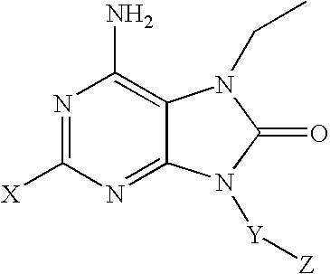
N1=C([X])N=C2C(=C1N)N(CC)C(=O)N2[Y][Z]
